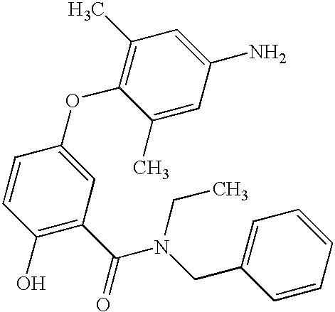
C1(O)=C(C(N(CC2=CC=CC=C2)CC)=O)C=C(OC2=C(C)C=C(N)C=C2C)C=C1
